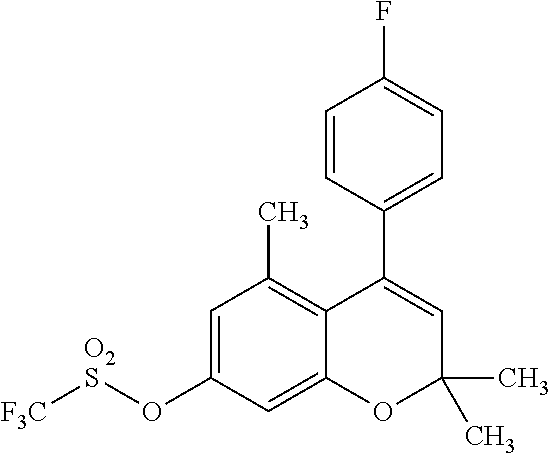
C1=C(O[O2S][F3C])C=C2C(=C1C)C(C1=CC=C(F)C=C1)=CC(C)(C)O2
